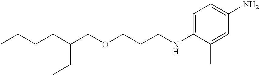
C1=C(NCCCOCC(CCCC)CC)C(C)=CC(N)=C1
